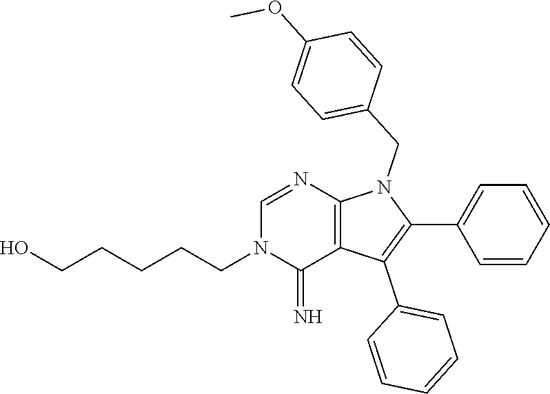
C1(C2=CC=CC=C2)=C(C2=CC=CC=C2)C2=C(N1CC1=CC=C(OC)C=C1)N=CN(CCCCCO)C2=N
